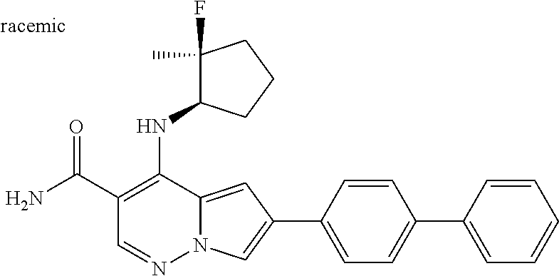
O=C(C1=C(NC2C(F)(C)CCC2)C2=CC(C3=CC=C(C4=CC=CC=C4)C=C3)=CN2N=C1)N
